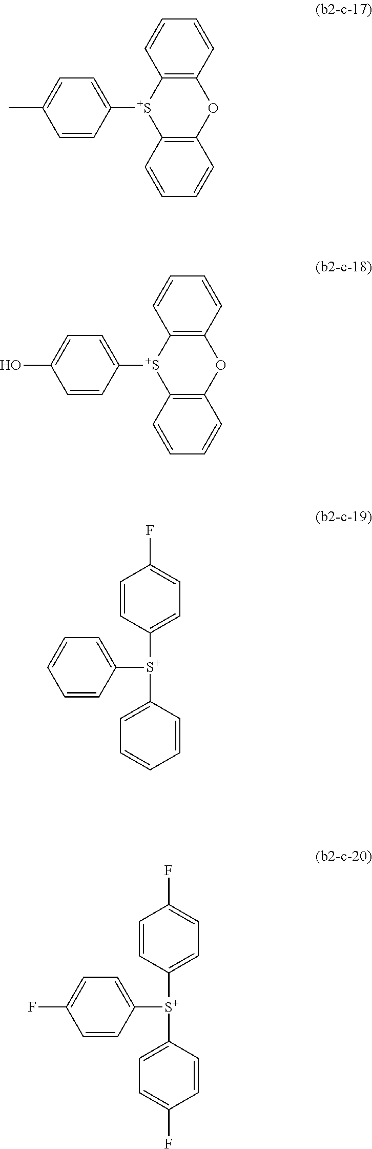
CC1=CC=C([S+]2C3=C(OC4=C2C=CC=C4)C=CC=C3)C=C1.OC1=CC=C([S+]2C3=C(OC4=C2C=CC=C4)C=CC=C3)C=C1.C1=CC([S+](C2=CC=C(F)C=C2)C2=CC=CC=C2)=CC=C1.C1=CC([S+](C2=CC=C(F)C=C2)C2=CC=C(F)C=C2)=CC=C1F
